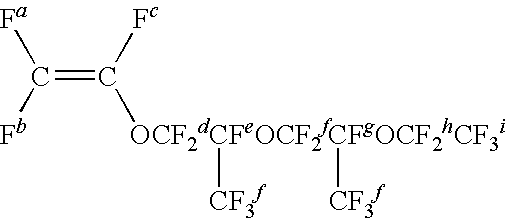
C(=C([Fc])[OCF2dCFeOCF2fCFgOCF2hCF3i]([CF3f])[CF3f])([Fb])[Fa]
